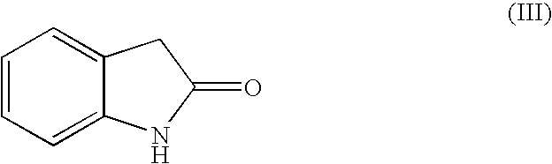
C1=CC=C2C(=C1)CC(=O)N2
